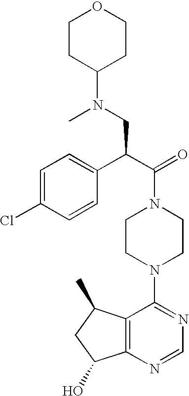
C12=C(N=CN=C1N1CCN(C(=O)C(C3=CC=C(Cl)C=C3)CN(C3CCOCC3)C)CC1)C(O)CC2C
